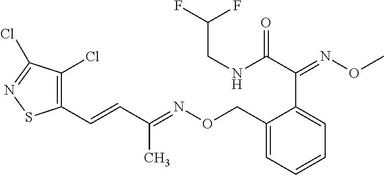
C1(C=CC(=NOCC2=CC=CC=C2C(=NOC)C(NCC(F)F)=O)C)=C(Cl)C(Cl)=NS1
